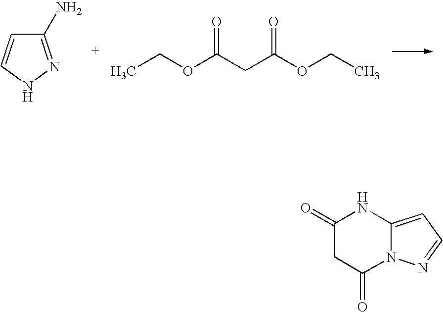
C1(N)=NNC=C1.CCOC(CC(OCC)=O)=O.C1(=O)CC(=O)N2C(=CC=N2)N1
